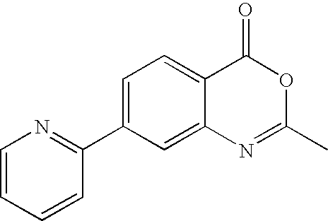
C12=CC=C(C3=NC=CC=C3)C=C1N=C(C)OC2=O
